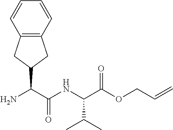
NC(C(NC(C(=O)OCC=C)C(C)C)=O)C1CC2=C(C1)C=CC=C2
